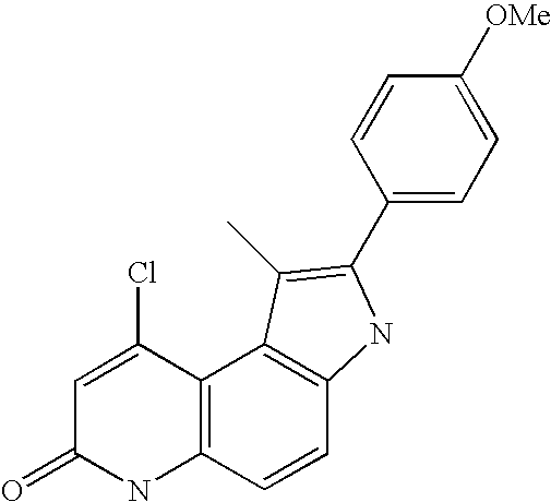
C12=C(C=CC3=C1C(C)=C(C1=CC=C([OMe])C=C1)N3)NC(=O)C=C2Cl
